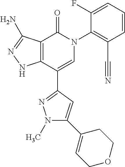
C12=C(C(C3=NN(C)C(C4=CCOCC4)=C3)=CN(C3=C(C#N)C=CC=C3F)C1=O)NN=C2N
